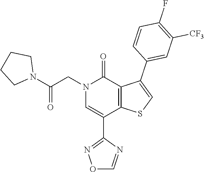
N1(CC(N2CCCC2)=O)C=C(C2=NOC=N2)C2=C(C1=O)C(C1=CC([CF3])=C(F)C=C1)=CS2
